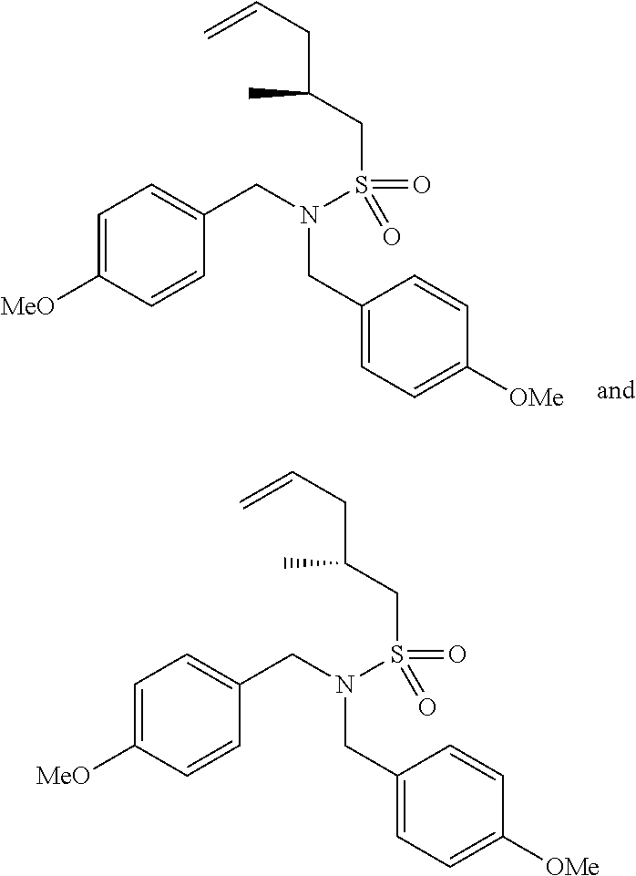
C1=C([MeO])C=CC(CN(S(CC(CC=C)C)(=O)=O)CC2=CC=C([OMe])C=C2)=C1.C1=C([MeO])C=CC(CN(S(CC(CC=C)C)(=O)=O)CC2=CC=C([OMe])C=C2)=C1
